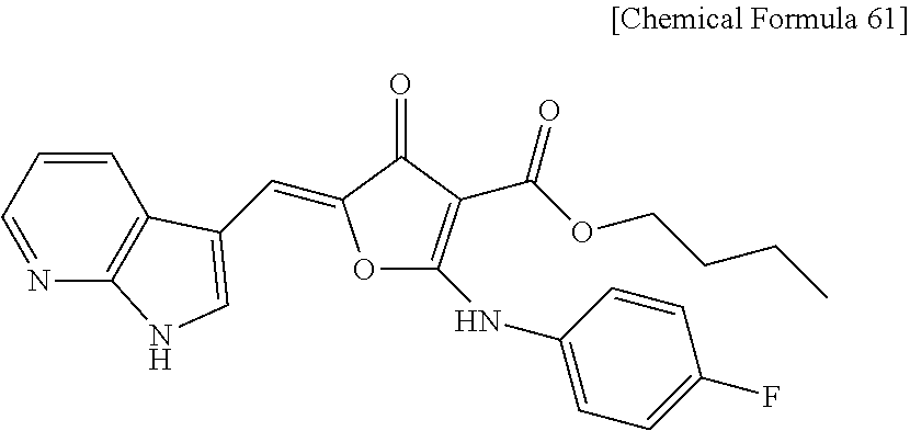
C1=CC=NC2=C1C(C=C1OC(NC3=CC=C(F)C=C3)=C(C(OCCCC)=O)C1=O)=CN2
